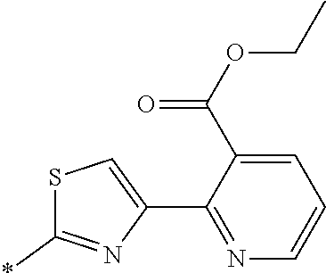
N1=C(C2=CSC(*)=N2)C(C(OCC)=O)=CC=C1
